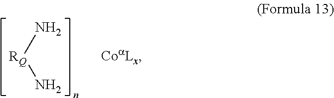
[CoaLx].N[RQ]N
